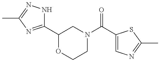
C1(C2OCCN(C(C3=CN=C(C)S3)=O)C2)=NC(C)=NN1
